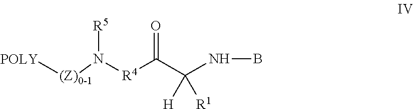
[POLY][(Z)0-1]N([R4]C(C(NB)([R1])[H])=O)[R5]
